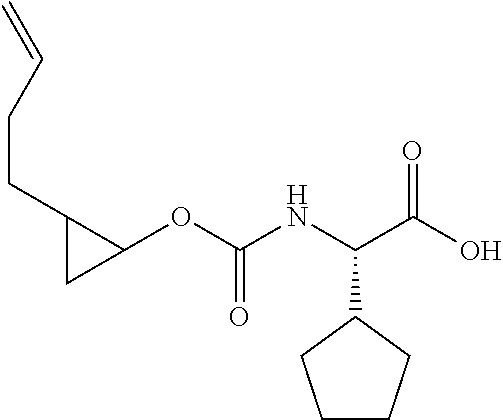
C1(OC(NC(C(O)=O)C2CCCC2)=O)C(CCC=C)C1
